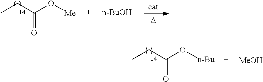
CCC(O[Me])=O.[n-BuOH].[D].CCC(O[n-Bu])=O.[MeOH]
